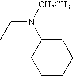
C1CCCCC1N(CC)[CH2CH3]
